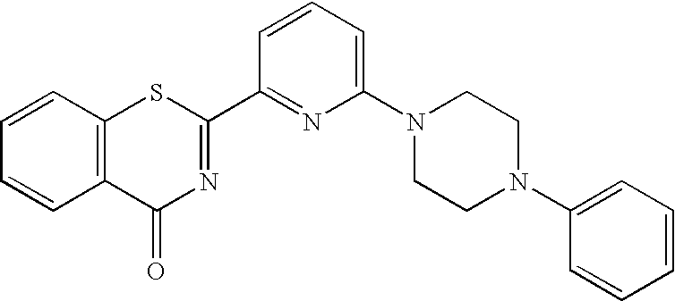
C1=CC2=C(C=C1)C(=O)N=C(C1=NC(N3CCN(C4=CC=CC=C4)CC3)=CC=C1)S2
